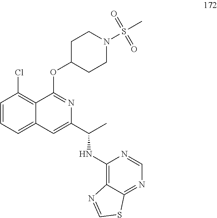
C1=CC=C2C(=C1Cl)C(OC1CCN(S(C)(=O)=O)CC1)=NC(C(C)NC1=C3C(=NC=N1)SC=N3)=C2
